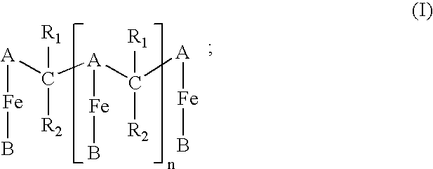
[A](C([A](C([A][Fe]B)([R1])[R2])[Fe]B)([R1])[R2])[Fe]B
